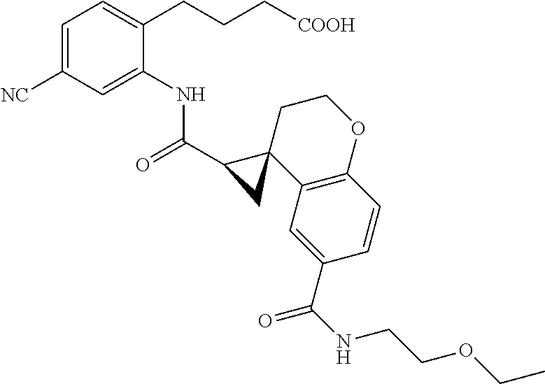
C1(C(=O)NC2=CC([NC])=CC=C2CCC[COOH])C2(C3=C(OCC2)C=CC(C(NCCOCC)=O)=C3)C1
